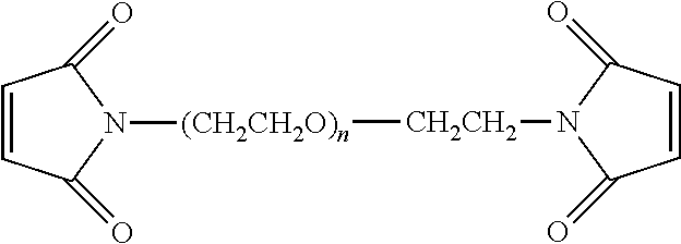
[CH2CH2](N1C(=O)C=CC1=O)[(CH2CH2O)n]N1C(=O)C=CC1=O
